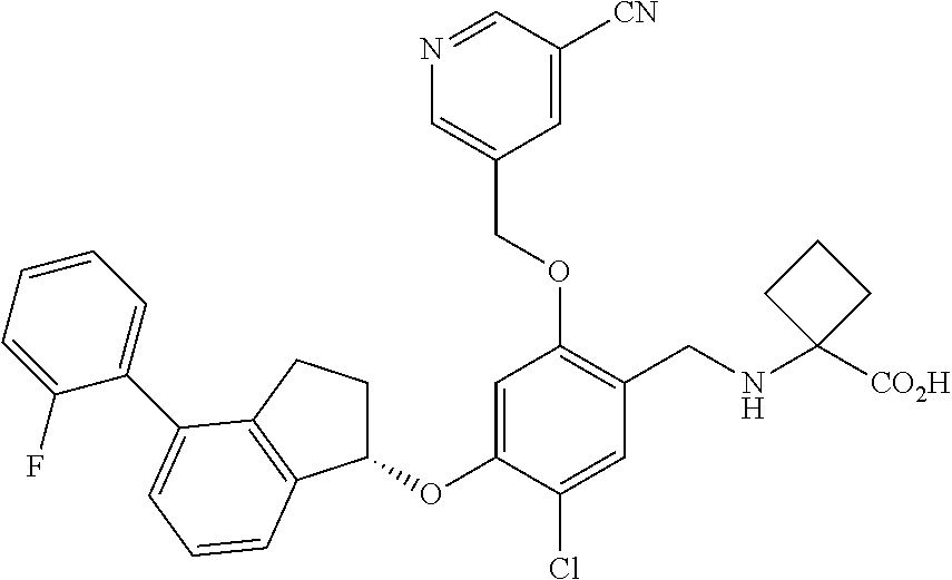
C1=C(OC2CCC3=C2C=CC=C3C2=CC=CC=C2F)C(Cl)=CC(CNC2([CO2H])CCC2)=C1OCC1=CN=CC([CN])=C1
